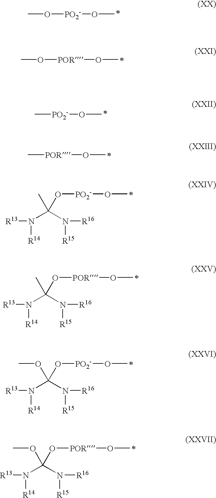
CO[PO2-]OC.C[PO2-]OC.CO[POR]OC.C[POR]OC.[R13]N([R14])C(N([R15])[R16])(C)O[PO2-]OC.[R13]N([R14])C(N([R15])[R16])(C)O[POR]OC.[R13]N([R14])C(N([R15])[R16])(OC)O[PO2-]OC.[R13]N([R14])C(N([R15])[R16])(OC)O[POR]OC
